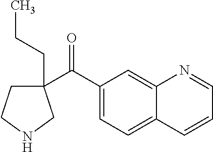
C1(C(C2=CC=C3C(=C2)N=CC=C3)=O)(CCC)CCNC1
